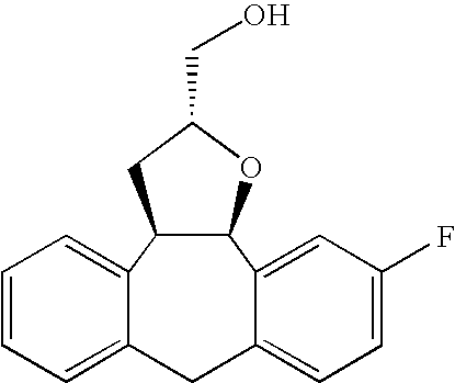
C12C(OC(CO)C1)C1=CC(F)=CC=C1CC1=CC=CC=C21
